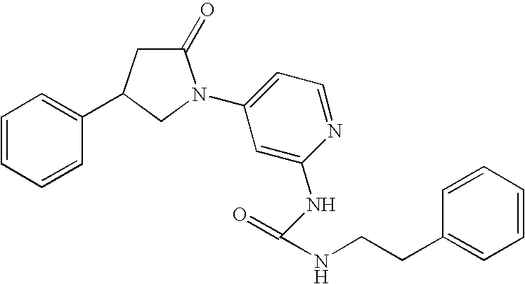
N1=CC=C(N2C(=O)CC(C3=CC=CC=C3)C2)C=C1NC(=O)NCCC1=CC=CC=C1
